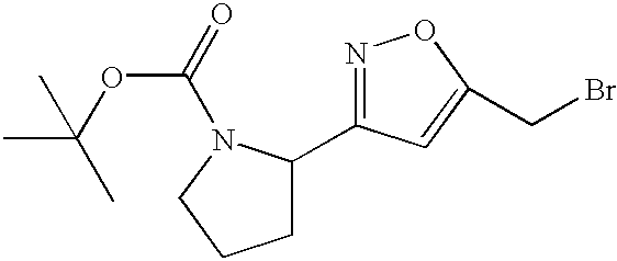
N1=C(C2CCCN2C(=O)OC(C)(C)C)C=C(CBr)O1
